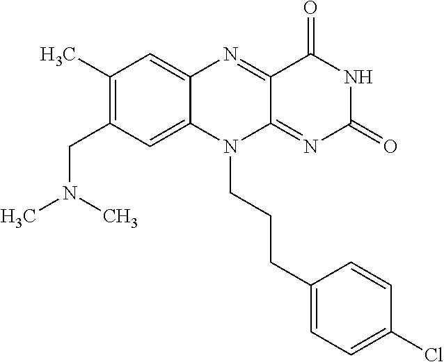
C1(C)=C(CN(C)C)C=C2C(=C1)N=C1C(=NC(=O)NC1=O)N2CCCC1=CC=C(Cl)C=C1
